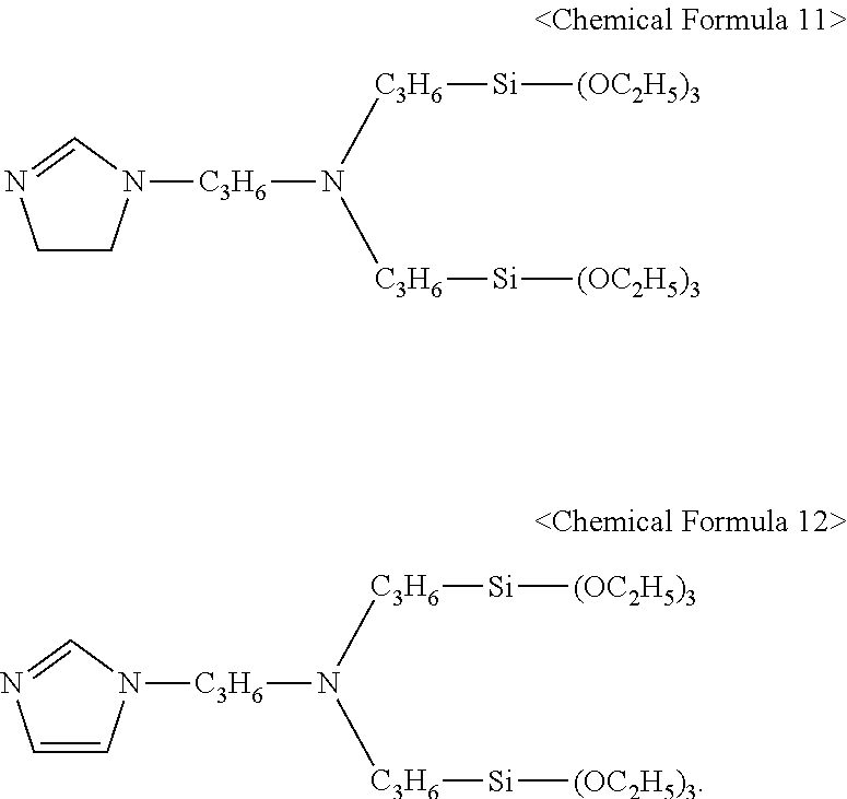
[C3H6](N([C3H6][Si][(OC2H5)3])[C3H6]N1CCN=C1)[Si][(OC2H5)3].[C3H6](N([C3H6][Si][(OC2H5)3])[C3H6]N1C=CN=C1)[Si][(OC2H5)3]
